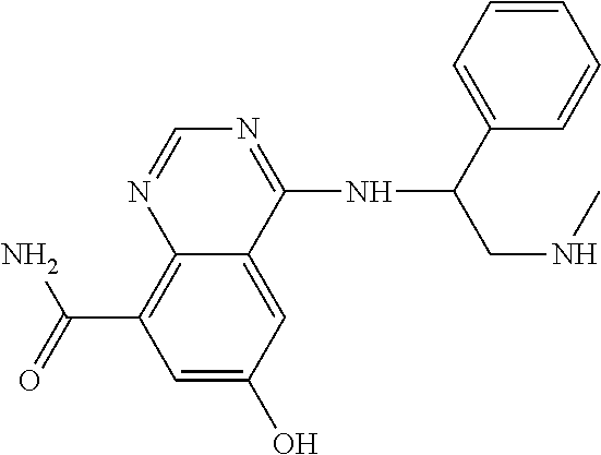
C(C1=C2C(=CC(O)=C1)C(NC(C1=CC=CC=C1)CNC)=NC=N2)(=O)N
